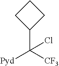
C1CC(C([CF3])([Pyd])Cl)C1
